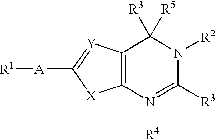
C12=C([Y]=C([A][R1])[X]1)C([R3])([R5])N([R2])C([R3])=N2[R4]
